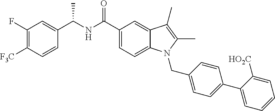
C1(F)=C([F3C])C=CC(C(NC(C2=CC=C3C(=C2)C(C)=C(C)N3CC2=CC=C(C3=CC=CC=C3[HO2C])C=C2)=O)C)=C1
